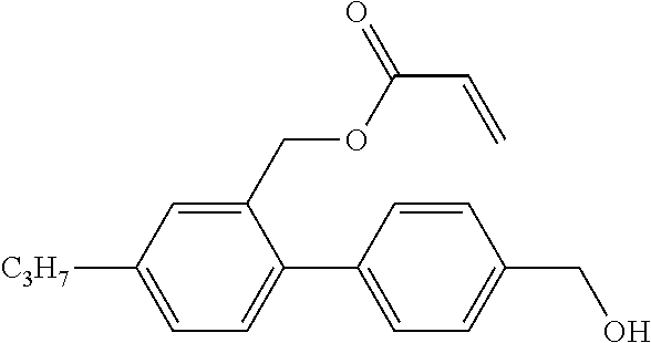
C1(COC(C=C)=O)=CC([C3H7])=CC=C1C1=CC=C(CO)C=C1
